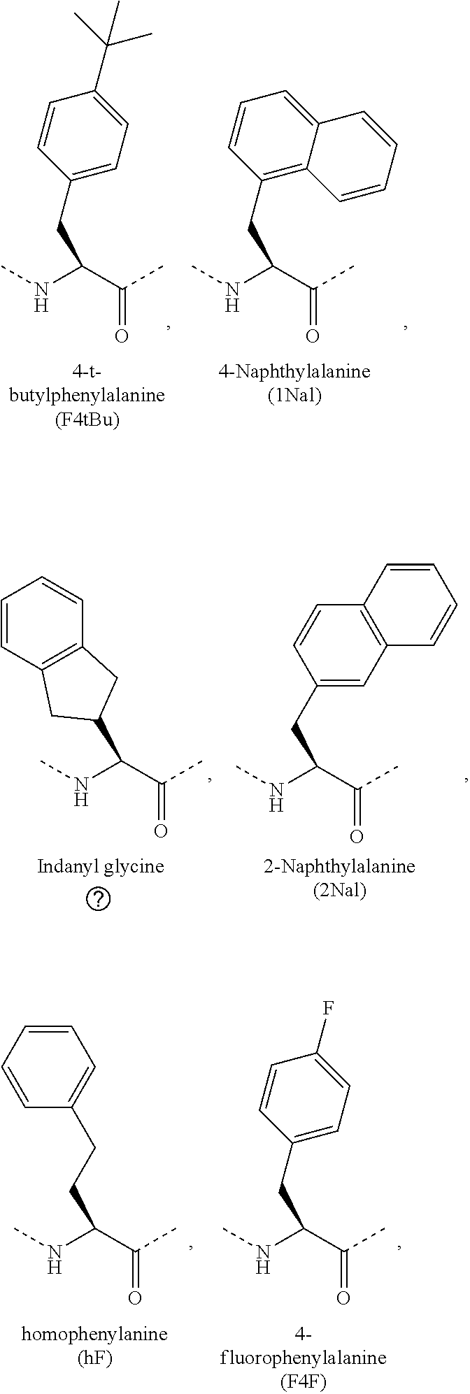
C1=CC(CC(NC)C(C)=O)=CC=C1C(C)(C)C.C1=CC(CC(NC)C(C)=O)=C2C(=C1)C=CC=C2.C(NC)(C(C)=O)C1CC2=C(C=CC=C2)C1.C(NC)(C(C)=O)CC1=CC2=C(C=C1)C=CC=C2.C(NC)(C(C)=O)CCC1=CC=CC=C1.C(NC)(C(C)=O)CC1=CC=C(F)C=C1
